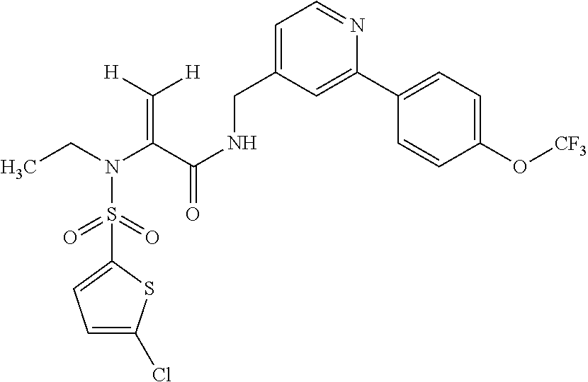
C(=C(C(NCC1=CC=NC(C2=CC=C(O[CF3])C=C2)=C1)=O)N(CC)S(=O)(=O)C1=CC=C(Cl)S1)([H])[H]
